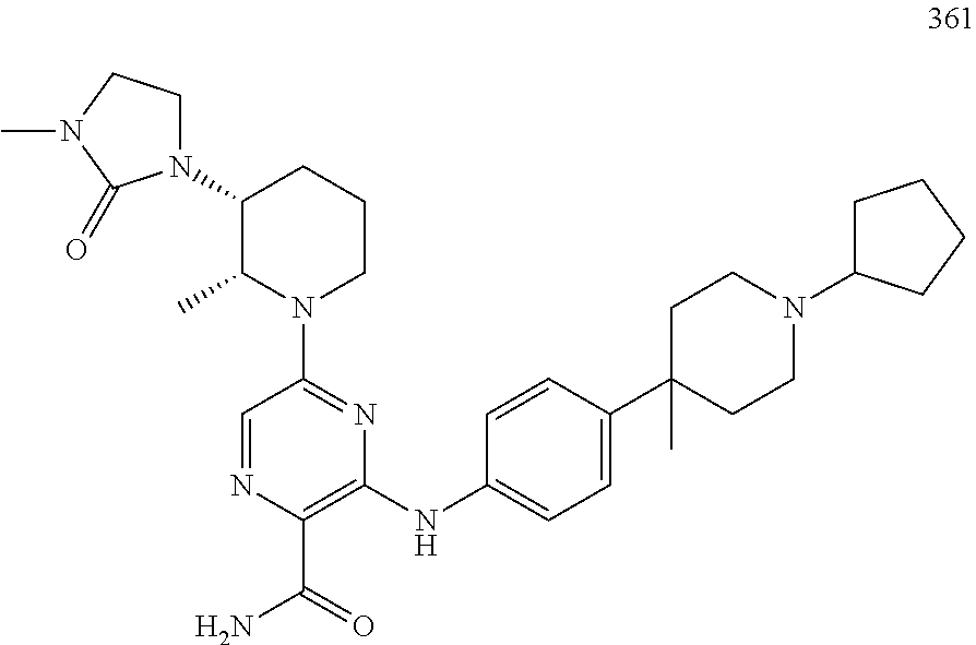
C1=NC(C(=O)N)=C(NC2=CC=C(C3(C)CCN(C4CCCC4)CC3)C=C2)N=C1N1CCCC(N2CCN(C)C2=O)C1C
